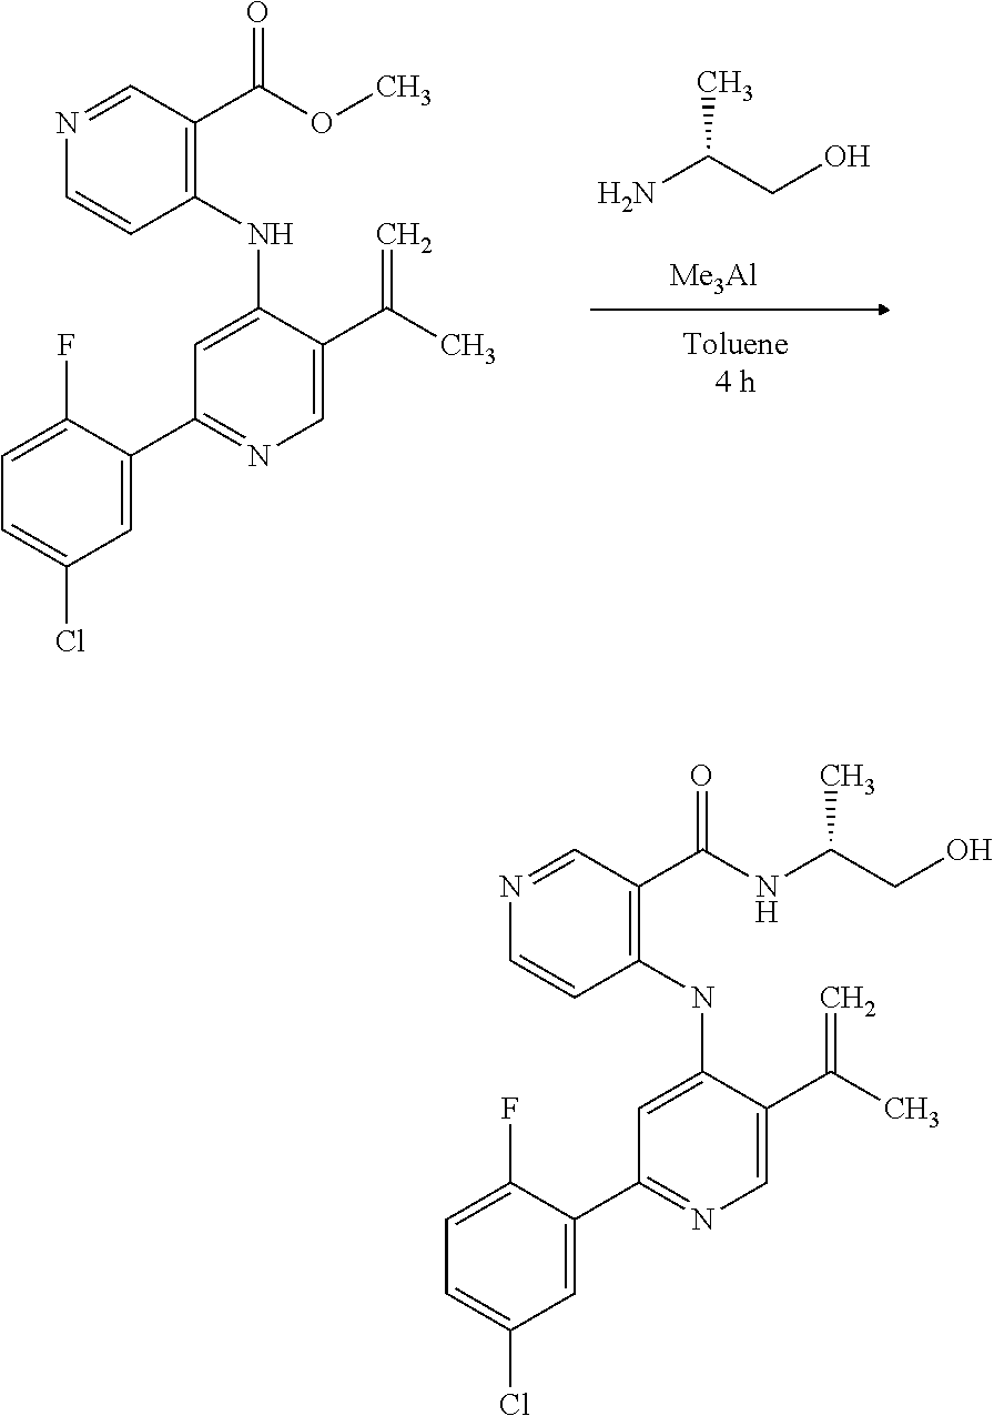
N1=CC(C(OC)=O)=C(NC2=CC(C3=CC(Cl)=CC=C3F)=NC=C2C(C)=C)C=C1.NC(CO)C.[Me3Al].N1=CC(C(NC(CO)C)=O)=C(NC2=CC(C3=CC(Cl)=CC=C3F)=NC=C2C(C)=C)C=C1
